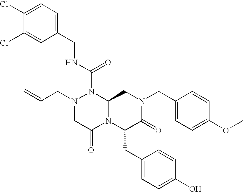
N1(CC=C)CC(=O)N2C(N1C(NCC1=CC=C(Cl)C(Cl)=C1)=O)CN(CC1=CC=C(OC)C=C1)C(=O)C2CC1=CC=C(O)C=C1
